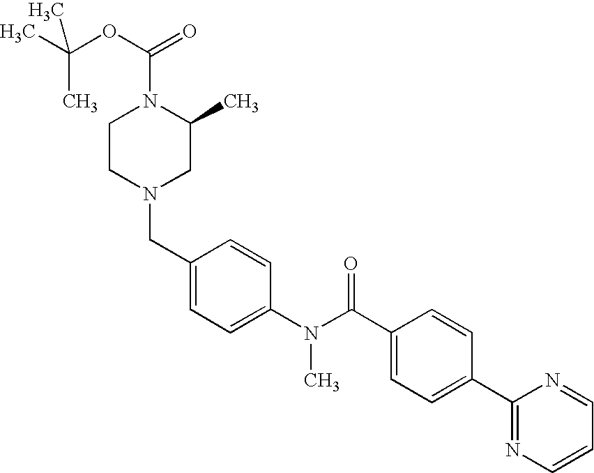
CC(OC(=O)N1CCN(CC2=CC=C(N(C(C3=CC=C(C4=NC=CC=N4)C=C3)=O)C)C=C2)CC1C)(C)C
